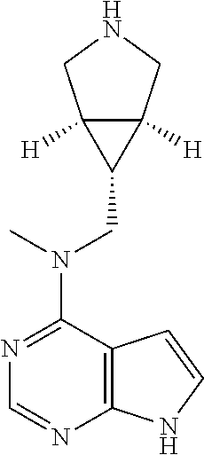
C12=C(N=CN=C1N(C)CC1C3([H])C1([H])CNC3)NC=C2
